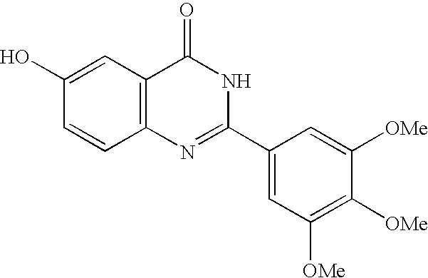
C12=C(C=C(O)C=C1)C(=O)NC(C1=CC([OMe])=C([OMe])C([OMe])=C1)=N2
